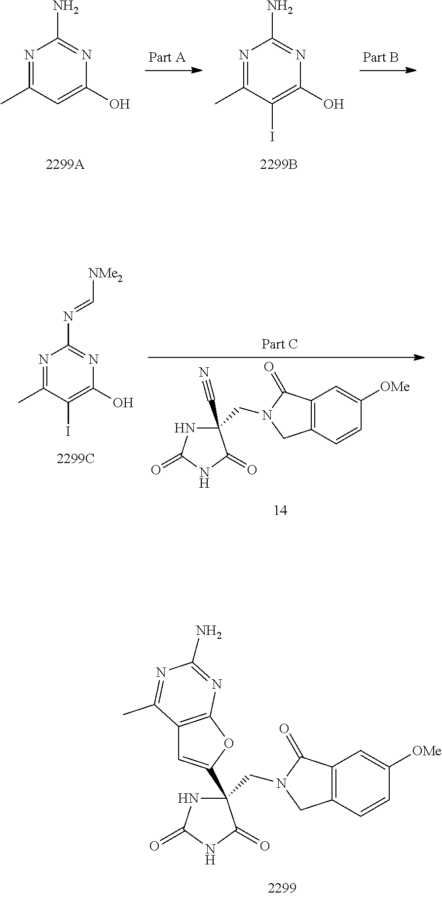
N1=C(C)C(I)=C(O)N=C1N.N1=C(C)C=C(O)N=C1N.N1C(=O)NC(=O)C1(CN1C(=O)C2=C(C1)C=CC([OMe])=C2)C#N.N1=C(C)C(I)=C(O)N=C1N=C[NMe2].N1C(=O)NC(=O)C1(CN1C(=O)C2=C(C1)C=CC([OMe])=C2)C1=CC2=C(O1)N=C(N)N=C2C
